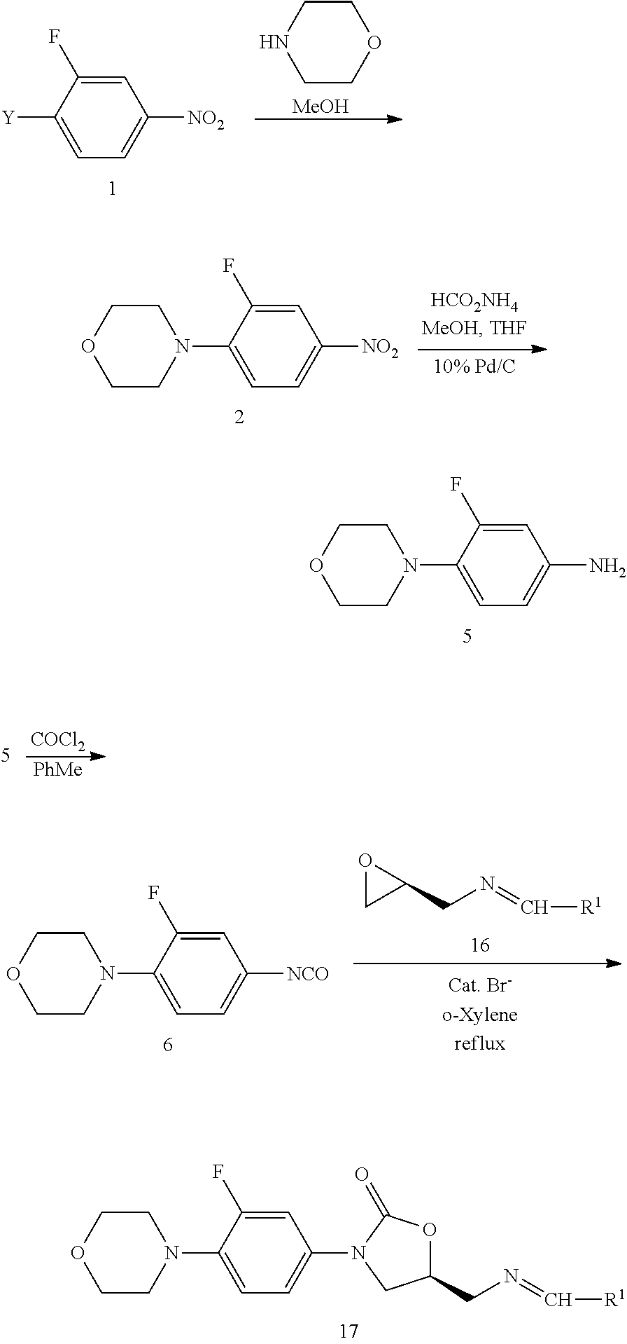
C1(N2CCOCC2)=CC=C(N)C=C1F.C1([Y])=CC=C([NO2])C=C1F.C1NCCOC1.[MeOH].C1(N2CCOCC2)=CC=C([NO2])C=C1F.C1(N2CCOCC2)=CC=C(N2CC(CN=C[R1])OC2=O)C=C1F.[COCl2].[PhMe].C1(N2CCOCC2)=CC=C([NCO])C=C1F.O1CC1CN=C[R1]
